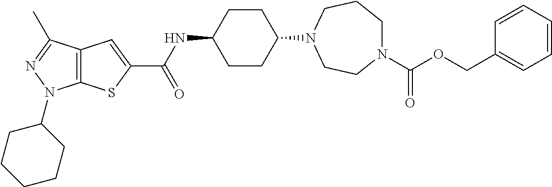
C1CC(N2CCN(C(OCC3=CC=CC=C3)=O)CCC2)CCC1NC(C1=CC2=C(S1)N(C1CCCCC1)N=C2C)=O
